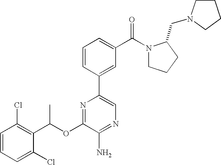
C1=CC(Cl)=C(C(OC2=NC(C3=CC(C(=O)N4CCCC4CN4CCCC4)=CC=C3)=CN=C2N)C)C(Cl)=C1
